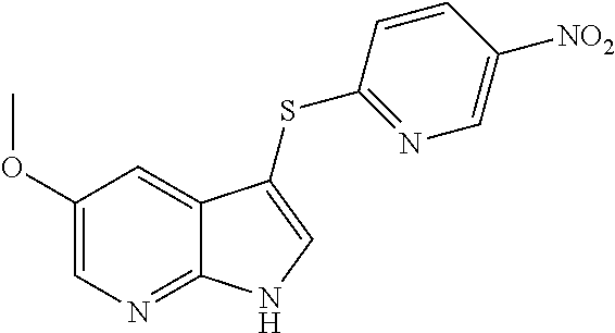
C1(OC)=CN=C2C(=C1)C(SC1=NC=C([NO2])C=C1)=CN2
